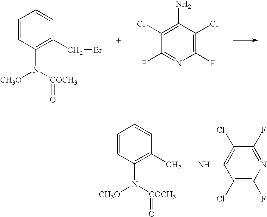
C1=CC(N([COCH3]=O)[CH3O])=C(CBr)C=C1.C1(N)=C(Cl)C(F)=NC(F)=C1Cl.C1=CC(N([COCH3]=O)[CH3O])=C(CNC2=C(Cl)C(F)=NC(F)=C2Cl)C=C1
